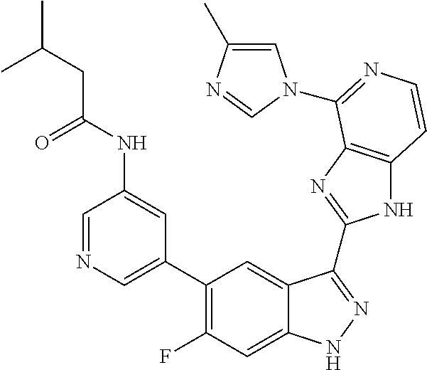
C1=C(C2=C(F)C=C3C(=C2)C(C2=NC4=C(N2)C=CN=C4N2C=C(C)N=C2)=NN3)C=C(NC(CC(C)C)=O)C=N1
